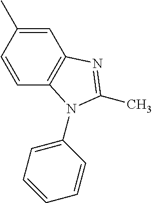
C1=CC2=C(C=C1C)N=C(C)N2C1=CC=CC=C1
